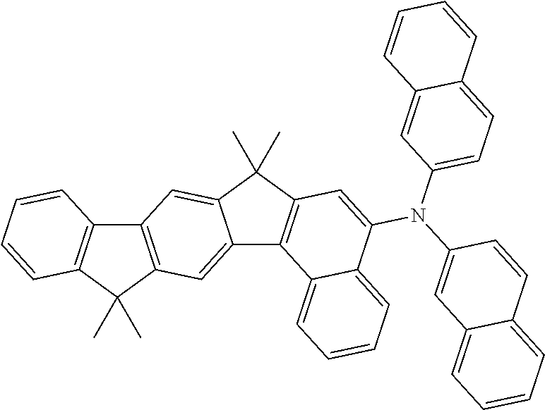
C12=C(C(C)(C)C3=C1C=CC=C3)C=C1C(=C2)C(C)(C)C2=C1C1=CC=CC=C1C(N(C1=CC3=CC=CC=C3C=C1)C1=CC=C3C(=C1)C=CC=C3)=C2
